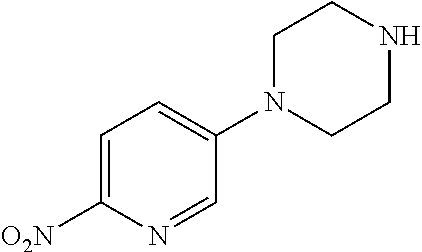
C1=C([O2N])N=CC(N2CCNCC2)=C1
